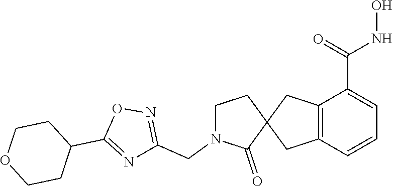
C12=C(C=CC=C1C(=O)NO)CC1(C2)CCN(CC2=NOC(C3CCOCC3)=N2)C1=O
